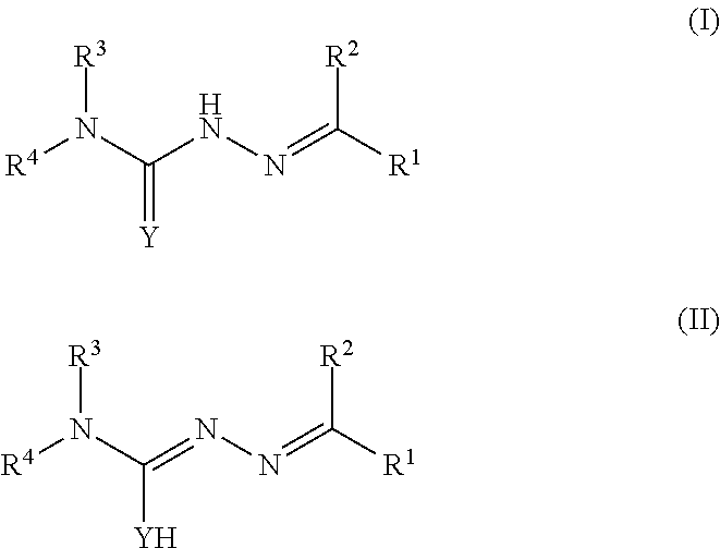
[R3]N(C(NN=C([R1])[R2])=[Y])[R4].[R3]N(C(=NN=C([R1])[R2])[Y])[R4]
